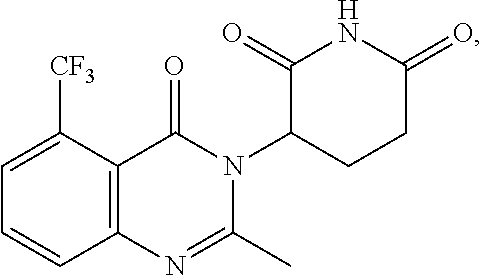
C1=C([CF3])C2=C(C=C1)N=C(C)N(C1CCC(=O)NC1=O)C2=O
